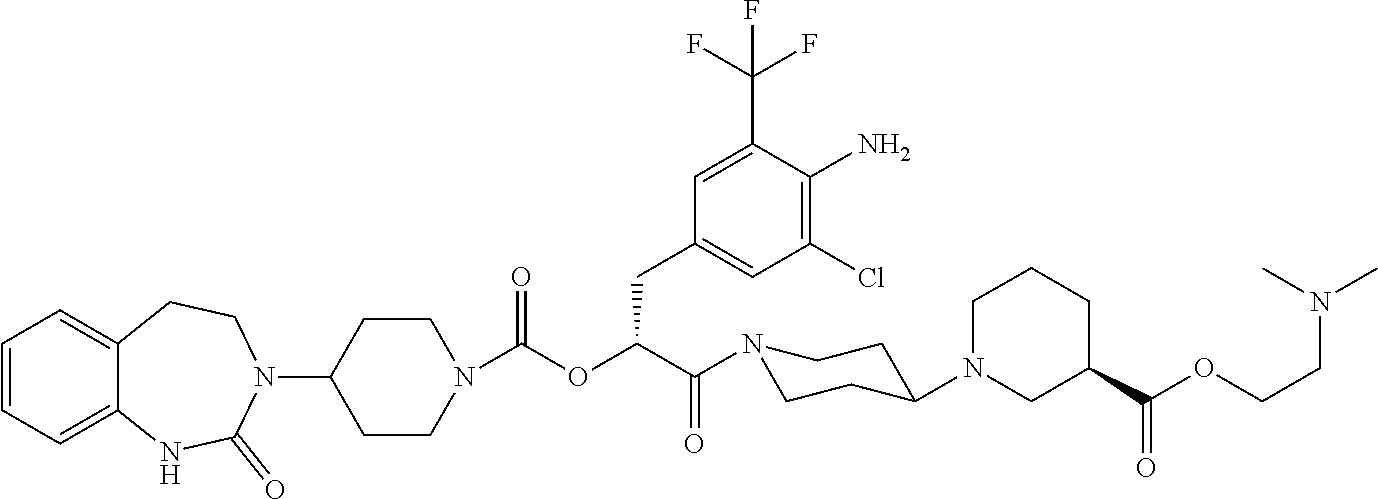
C1=CC=C2C(=C1)CCN(C1CCN(C(OC(C(N3CCC(N4CCCC(C(OCCN(C)C)=O)C4)CC3)=O)CC3=CC(Cl)=C(N)C(C(F)(F)F)=C3)=O)CC1)C(=O)N2
